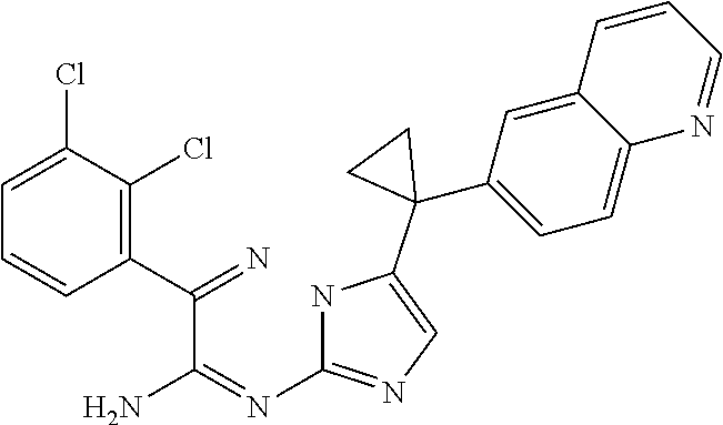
C1=C(Cl)C(Cl)=C(C(=N)C(N)=NC2=NC=C(C3(C4=CC=C5C(=C4)C=CC=N5)CC3)N2)C=C1
